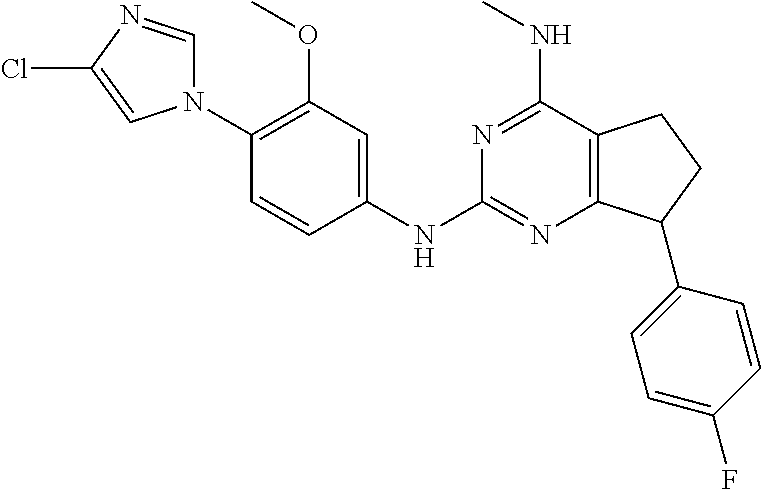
C1(N2C=NC(Cl)=C2)=C(OC)C=C(NC2=NC3=C(C(NC)=N2)CCC3C2=CC=C(F)C=C2)C=C1
